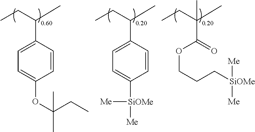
C1=CC(C(CC)C)=CC=C1[SiOMe]([Me])[Me].C1=CC(C(CC)C)=CC=C1OC(CC)(C)C.C(CCOC(=O)C(CC)(C)C)[SiOMe]([Me])[Me]
